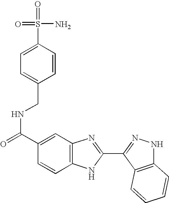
C1(S(N)(=O)=O)=CC=C(CNC(=O)C2=CC3=C(C=C2)NC(C2=NNC4=C2C=CC=C4)=N3)C=C1
